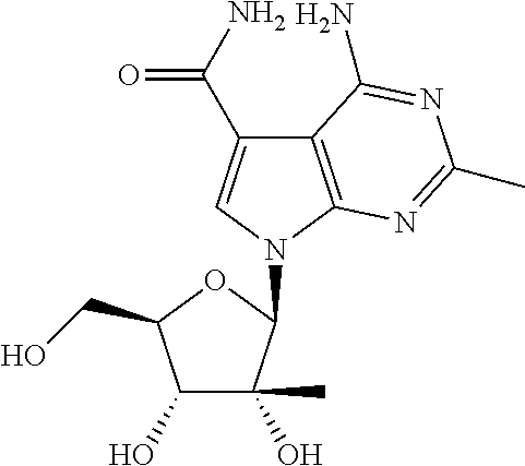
C12=C(N(C3C(O)(C)C(O)C(CO)O3)C=C1C(N)=O)N=C(C)N=C2N
